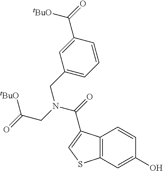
OC1=CC2=C(C=C1)C(C(N(CC1=CC=CC(C([tBuO])=O)=C1)CC([tBuO])=O)=O)=CS2
